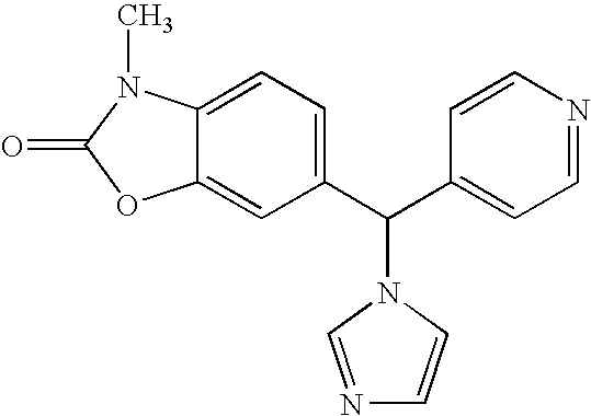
C12=CC(C(C3=CC=NC=C3)N3C=CN=C3)=CC=C1N(C)C(=O)O2
